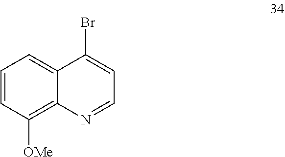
C1=CC([OMe])=C2C(=C1)C(Br)=CC=N2
